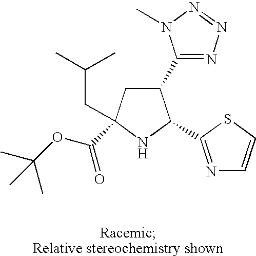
C1(C2=NN=NN2C)CC(CC(C)C)(C(OC(C)(C)C)=O)NC1C1=NC=CS1
